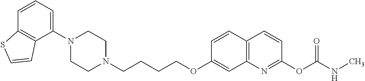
C1(N2CCN(CCCCOC3=CC4=C(C=C3)C=CC(OC(=O)NC)=N4)CC2)=CC=CC2=C1C=CS2
